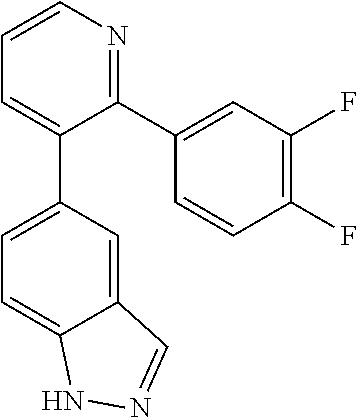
C1(F)=C(F)C=CC(C2=NC=CC=C2C2=CC=C3C(=C2)C=NN3)=C1
